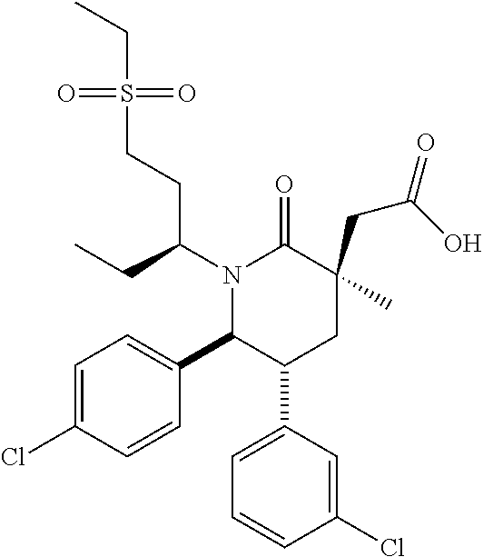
N1(C(CC)CCS(=O)(=O)CC)C(C2=CC=C(Cl)C=C2)C(C2=CC=CC(Cl)=C2)CC(C)(CC(O)=O)C1=O
